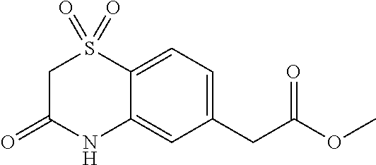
C12=CC(CC(OC)=O)=CC=C1S(=O)(=O)CC(=O)N2
